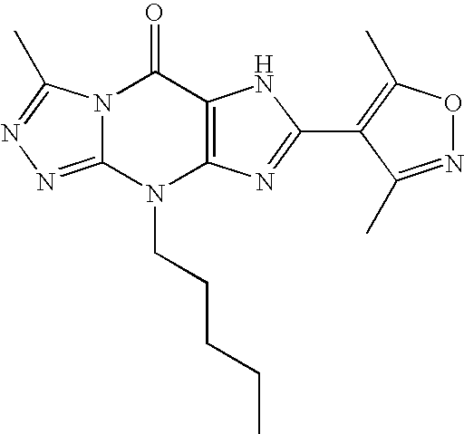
N12C(=NN=C1C)N(CCCCC)C1=C(C2=O)NC(C2=C(C)ON=C2C)=N1
